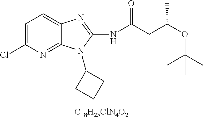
[C18H25ClN4O2].C1=C(Cl)N=C2C(=C1)N=C(NC(CC(OC(C)(C)C)C)=O)N2C1CCC1
